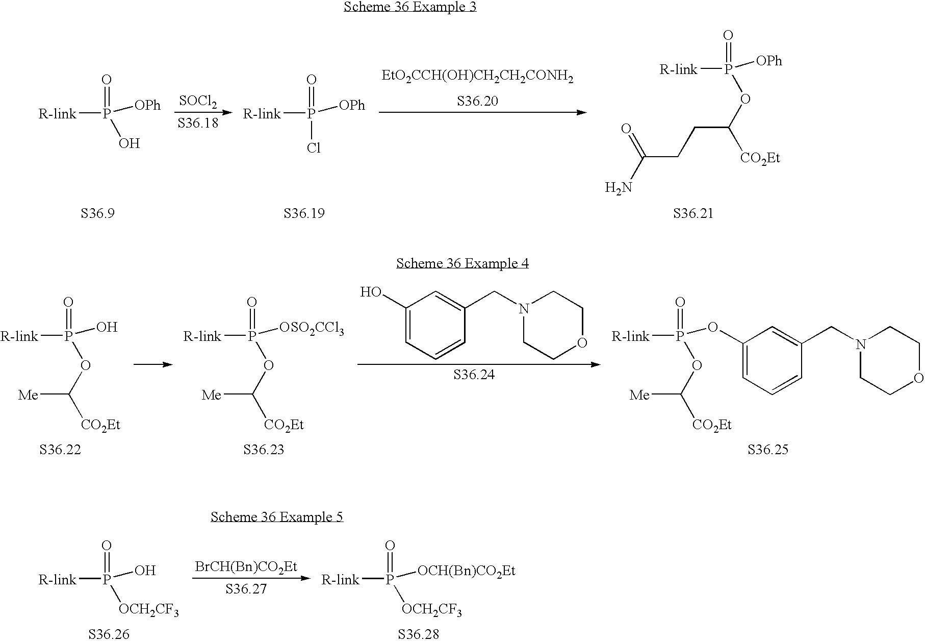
[SOCl2].[S36.18].[EtO2CCH(OH)CH2CH2CONH2].[S36.20].[R-link]P(Cl)(=O)[OPh].[R-link]P(O)(=O)[OPh].[R-link]P(OC(CCC(=O)N)[CO2Et])(=O)[OPh].C1(O)=CC=CC(CN2CCOCC2)=C1.[R-link]P(OC([CO2Et])[Me])(=O)O.[R-link]P(OC([CO2Et])[Me])(=O)[OSO2CCl3].[R-link]P(OC([CO2Et])[Me])(=O)OC1=CC=CC(CN2CCOCC2)=C1.[BrCH(Bn)CO2Et].[S36.27].[R-link]P([OCH2CF3])(=O)O.[R-link]P([OCH2CF3])(=O)[OCH(Bn)CO2Et]
